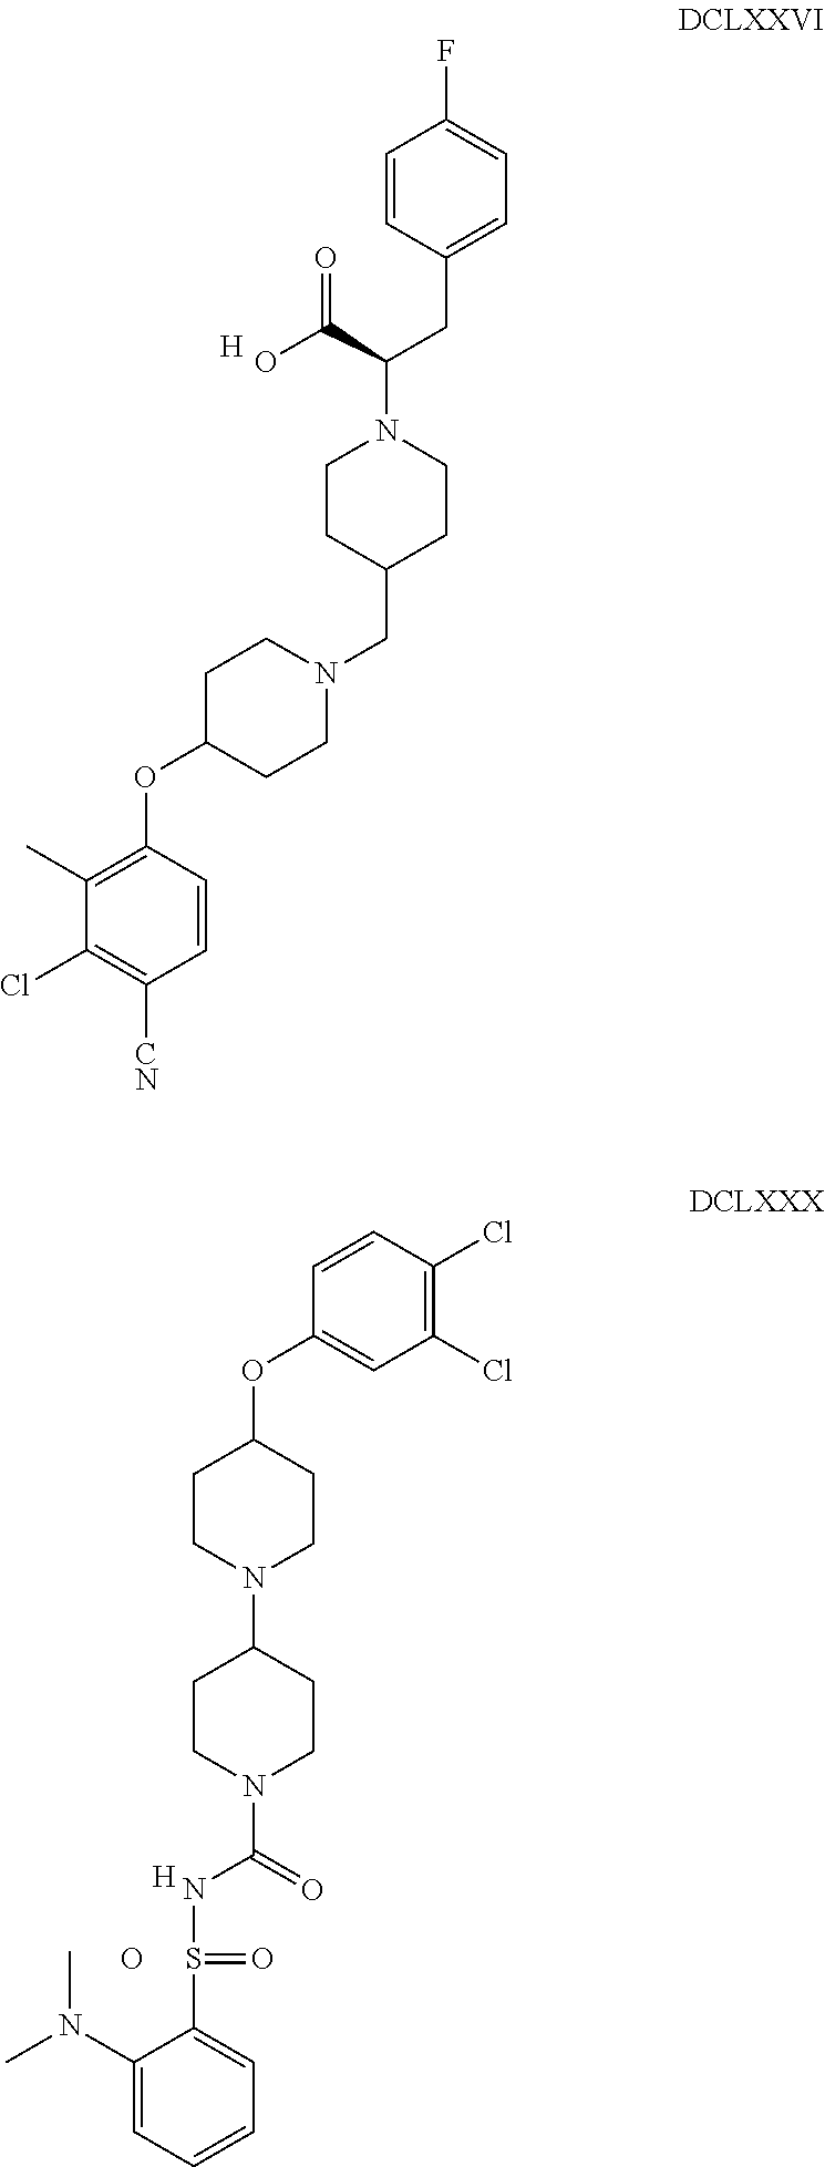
C1(Cl)=C(Cl)C=CC(OC2CCN(C3CCN(C(=O)NS(=O)C4=CC=CC=C4N(C)C)CC3)CC2)=C1.O.[H].FC1=CC=C(CC(N2CCC(CN3CCC(OC4=C(C)C(Cl)=C([CN])C=C4)CC3)CC2)C(O)=O)C=C1.[H]
